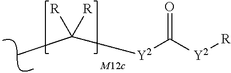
C(C)([Y2]C([Y2][R])=O)([R])[R]
